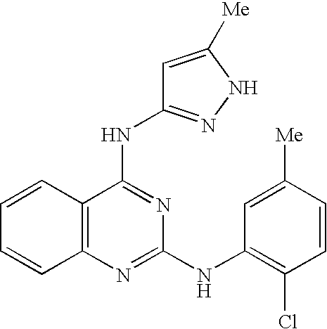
C1=CC2=C(C=C1)N=C(NC1=C(Cl)C=CC([Me])=C1)N=C2NC1=NNC([Me])=C1
